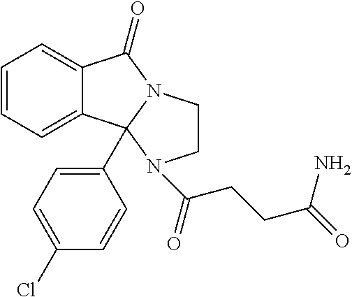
C12=CC=CC=C1C1(C3=CC=C(Cl)C=C3)N(C2=O)CCN1C(CCC(=O)N)=O
